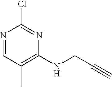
N1=CC(C)=C(NCC#C)N=C1Cl
